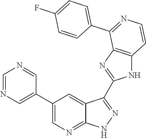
C1=NC=C(C2=CN=C3C(=C2)C(C2=NC4=C(N2)C=CN=C4C2=CC=C(F)C=C2)=NN3)C=N1
